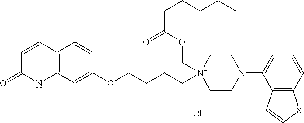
C1=CC2=C(NC1=O)C=C(OCCCC[N+]1(COC(CCCCC)=O)CCN(C3=CC=CC4=C3C=CS4)CC1)C=C2.[Cl-]
